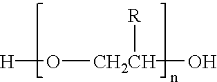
[H]O[CH2CH](O)[R]
